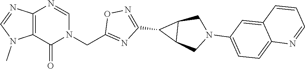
C12=C(C(=O)N(CC3=NC(C4C5C4CN(C4=CC=C6C(=C4)C=CC=N6)C5)=NO3)C=N1)N(C)C=N2
